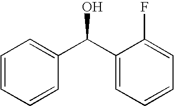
C1=CC=CC(C(C2=CC=CC=C2F)O)=C1
